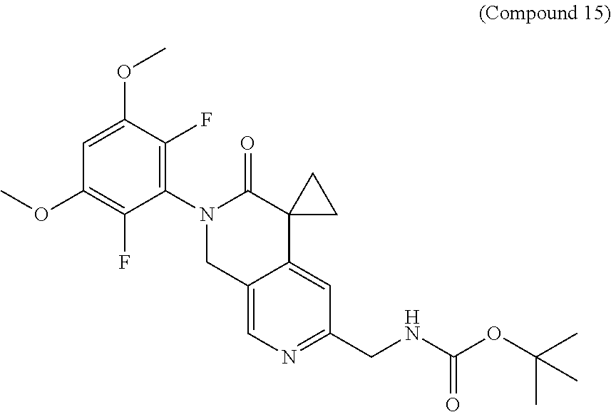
C1(N2CC3=CN=C(CNC(OC(C)(C)C)=O)C=C3C3(C2=O)CC3)=C(F)C(OC)=CC(OC)=C1F
